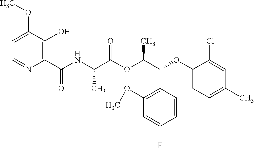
C1=C(OC)C(O)=C(C(NC(C(OC(C(OC2=CC=C(C)C=C2Cl)C2=C(OC)C=C(F)C=C2)C)=O)C)=O)N=C1
